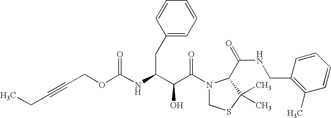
O(C(NC(C(C(N1CSC(C)(C)C1C(NCC1=C(C)C=CC=C1)=O)=O)O)CC1=CC=CC=C1)=O)CC#CCC
